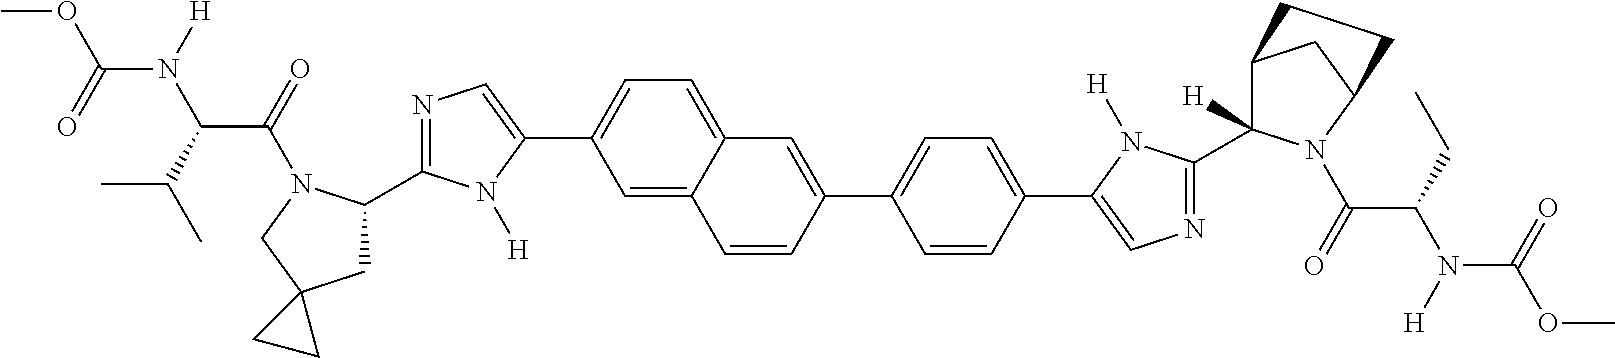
C1(C2CC3(CN2C(=O)C(C(C)C)N([H])C(=O)OC)CC3)=NC=C(C2=CC=C3C(=C2)C=CC(C2=CC=C(C4=CN=C(C5([H])C6CC(N5C(=O)C(CC)N([H])C(=O)OC)CC6)N4[H])C=C2)=C3)N1[H]
